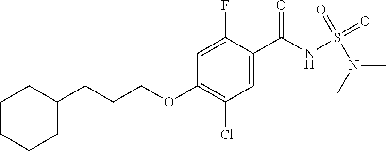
C(CCOC1=C(Cl)C=C(C(NS(N(C)C)(=O)=O)=O)C(F)=C1)C1CCCCC1
